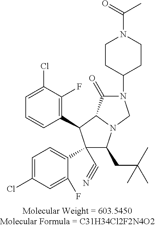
C1=C(Cl)C(F)=C(C2C(C3=CC=C(Cl)C=C3F)(C#N)C(CC(C)(C)C)N3C2C(=O)N(C2CCN(C(C)=O)CC2)C3)C=C1
